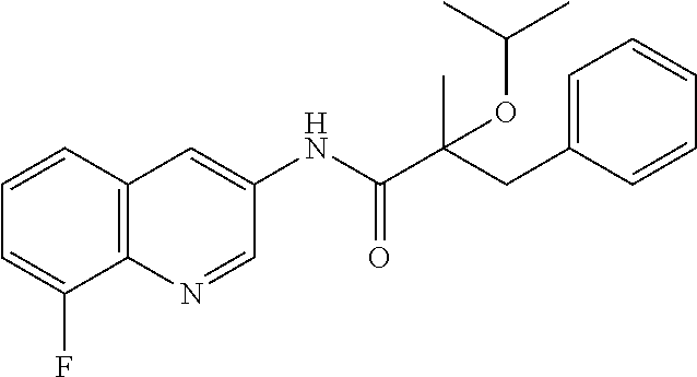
C12=C(C=CC=C1F)C=C(NC(=O)C(CC1=CC=CC=C1)(C)OC(C)C)C=N2
